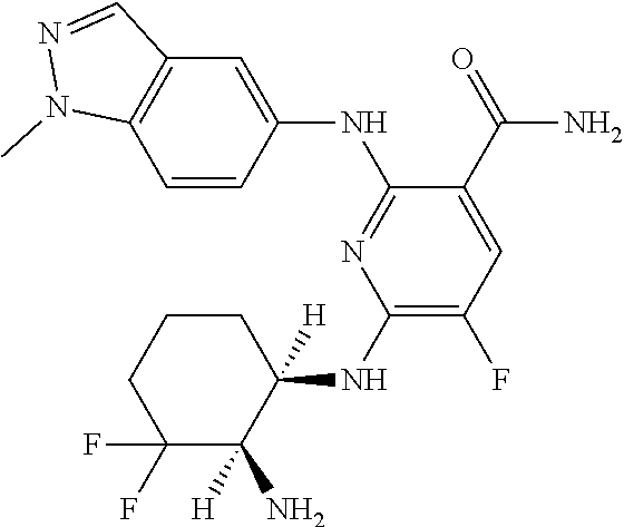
C1=CC(NC2=NC(NC3([H])CCCC(F)(F)C3(N)[H])=C(F)C=C2C(=O)N)=CC2=C1N(C)N=C2
